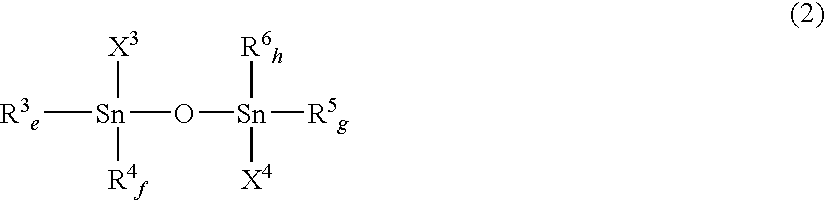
[R3e][Sn]([X3])([R4f])O[Sn]([R6h])([X4])[R5g]
